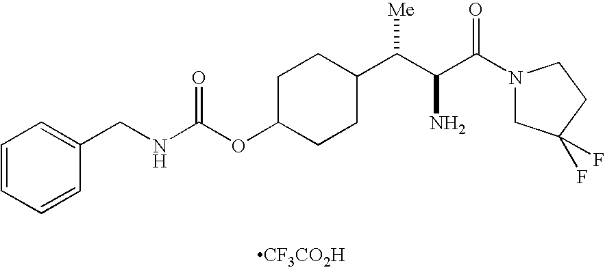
C1C(OC(NCC2=CC=CC=C2)=O)CCC(C(C(C(N2CC(F)(F)CC2)=O)N)[Me])C1.[CF3CO2H]
